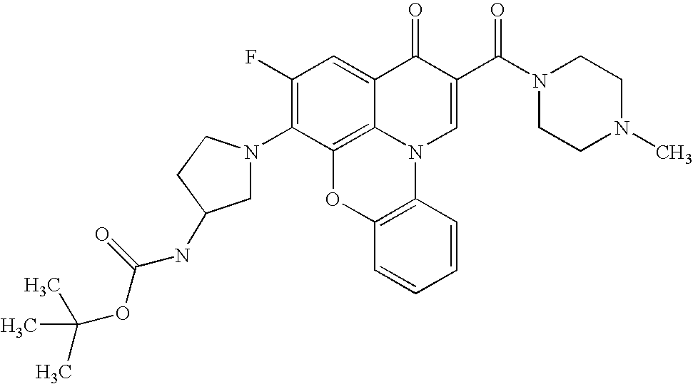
C1(F)=C(N2CC(NC(OC(C)(C)C)=O)CC2)C2=C3C(=C1)C(=O)C(C(N1CCN(C)CC1)=O)=CN3C1=C(O2)C=CC=C1
